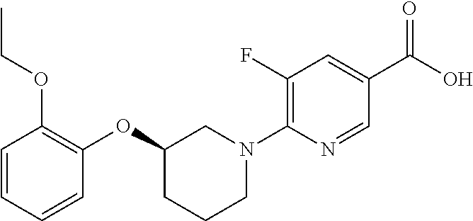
C1=CC=CC(OC2CCCN(C3=C(F)C=C(C(O)=O)C=N3)C2)=C1OCC
